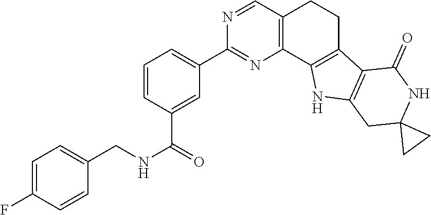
C1=CC(C(NCC2=CC=C(F)C=C2)=O)=CC(C2=NC3=C(C=N2)CCC2=C3NC3=C2C(=O)NC2(C3)CC2)=C1
